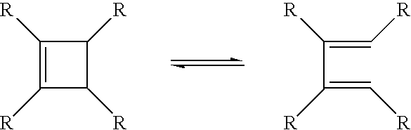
C1([R])=C([R])C([R])C1[R].C(C(=C[R])[R])(=C[R])[R]
